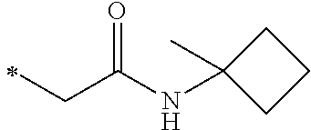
C(C)C(=O)NC1(C)CCC1
